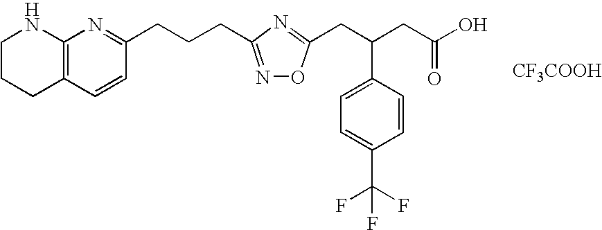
C1CCC2=C(N1)N=C(CCCC1=NOC(CC(CC(=O)O)C3=CC=C(C(F)(F)F)C=C3)=N1)C=C2.[CF3COOH]
